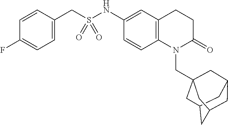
C12CC3CC(C1)CC(CN1C4=C(C=C(NS(CC5=CC=C(F)C=C5)(=O)=O)C=C4)CCC1=O)(C3)C2
